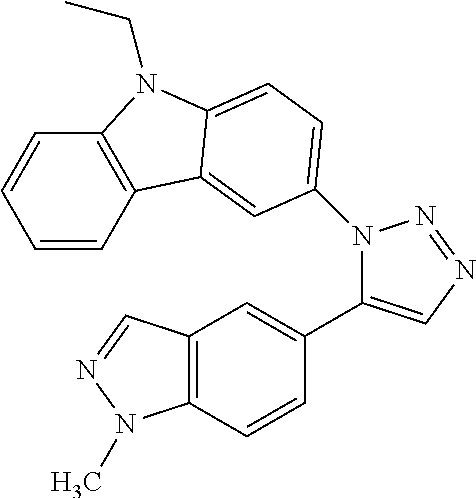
C1=CC2=C(C=C1)N(CC)C1=CC=C(N3C(C4=CC5=C(C=C4)N(C)N=C5)=CN=N3)C=C21
